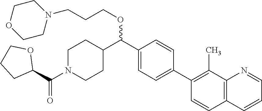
C1(C(C2CCN(C(C3OCCC3)=O)CC2)OCCCN2CCOCC2)=CC=C(C2=C(C)C3=C(C=C2)C=CC=N3)C=C1
